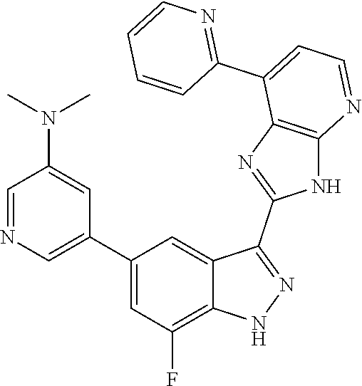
C1=NC=C(C2=CC(F)=C3C(=C2)C(C2=NC4=C(N2)N=CC=C4C2=NC=CC=C2)=NN3)C=C1N(C)C
